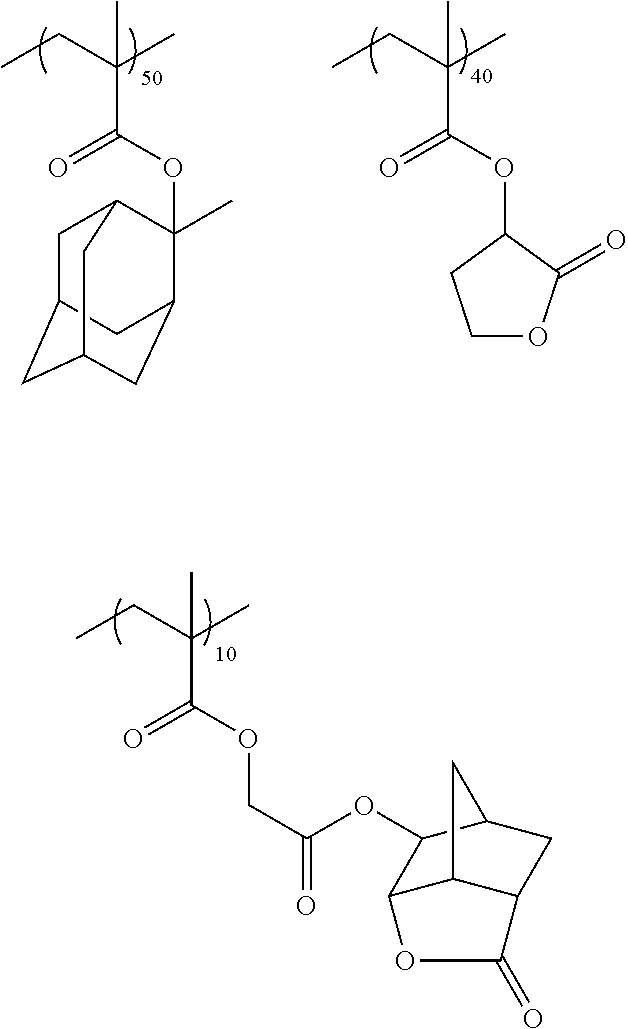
C(C(OCC(OC1C2C3C(CC1C3)C(=O)O2)=O)=O)(CC)(C)C.C(C(=O)OC1(C)C2CC3CC(CC1C3)C2)(CC)(C)C.C(C(OC1CCOC1=O)=O)(CC)(C)C
